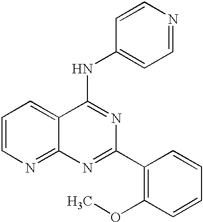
C1=CN=C2C(=C1)C(NC1=CC=NC=C1)=NC(C1=C(OC)C=CC=C1)=N2
